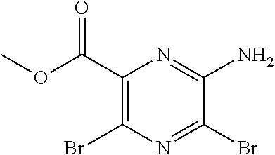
C1(C(OC)=O)=C(Br)N=C(Br)C(N)=N1
